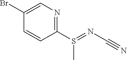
C1(S(C)=NC#N)=NC=C(Br)C=C1
